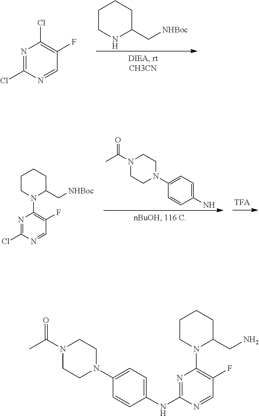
C1(NC2=NC(N3CCCCC3CN)=C(F)C=N2)=CC=C(N2CCN(C(C)=O)CC2)C=C1.C1CNC(C[NHBoc])CC1.N1=C(Cl)N=CC(F)=C1Cl.N1=C(Cl)N=CC(F)=C1N1CCCCC1C[NHBoc].C1(N)=CC=C(N2CCN(C(C)=O)CC2)C=C1
